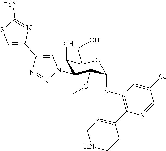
C1(O)C(N2C=C(C3=CSC(N)=N3)N=N2)C(OC)C(SC2=C(C3=CCNCC3)N=CC(Cl)=C2)OC1CO
